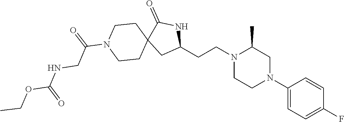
C1(N2CC(C)N(CCC3NC(=O)C4(C3)CCN(C(=O)CNC(OCC)=O)CC4)CC2)=CC=C(F)C=C1
